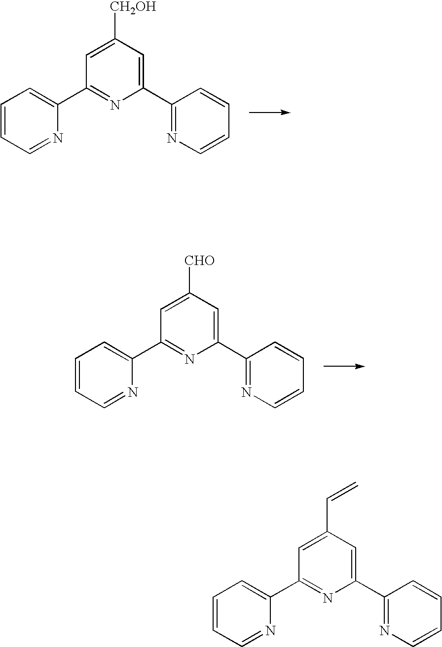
C1=CC=NC(C2=NC(C3=NC=CC=C3)=CC([CH2OH])=C2)=C1.C1=CC=NC(C2=NC(C3=NC=CC=C3)=CC([CHO])=C2)=C1.C1=CC=NC(C2=NC(C3=NC=CC=C3)=CC(C=C)=C2)=C1
